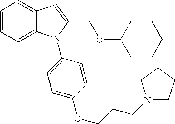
C1=CC=C2C(=C1)C=C(COC1CCCCC1)N2C1=CC=C(OCCCN2CCCC2)C=C1
